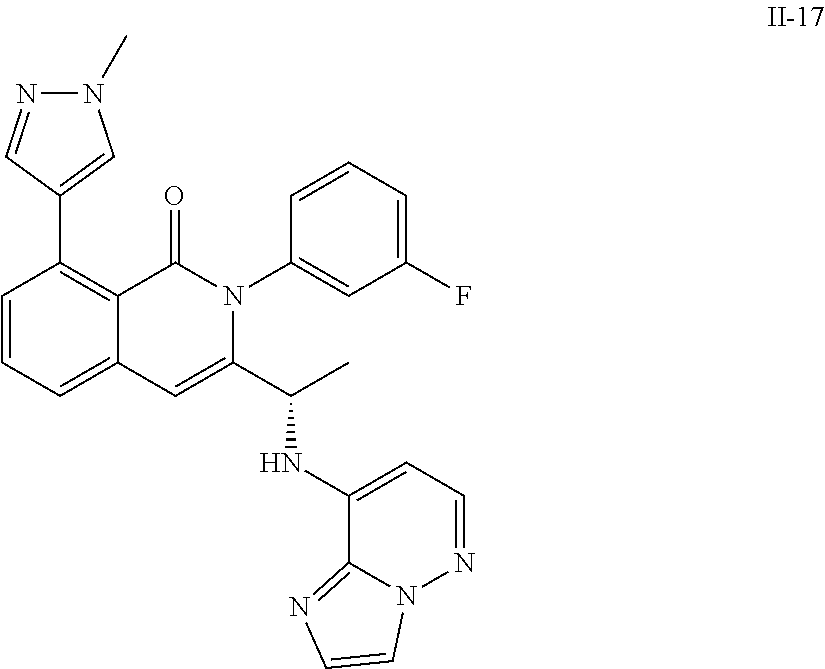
C1=CC=C2C(=C1C1=CN(C)N=C1)C(=O)N(C1=CC(F)=CC=C1)C(C(C)NC1=CC=NN3C1=NC=C3)=C2
